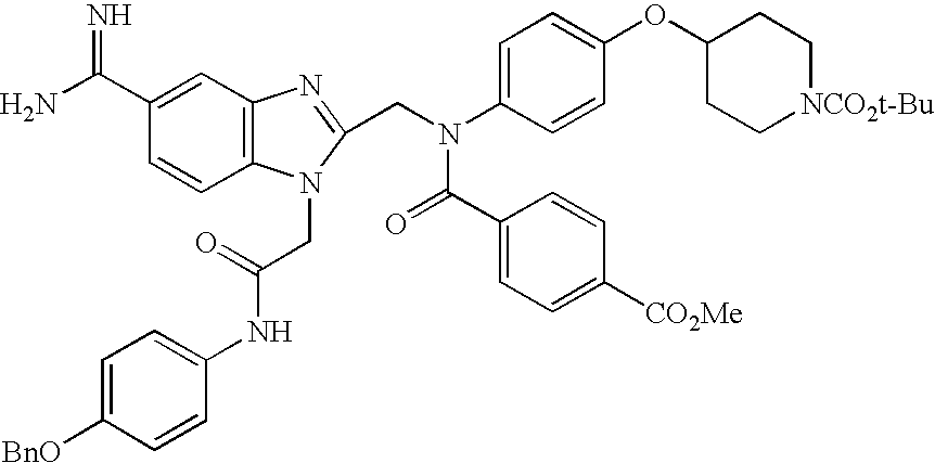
C12=C(C=C(C(N)=N)C=C1)N=C(CN(C1=CC=C(OC3CC[NCO2t-Bu]CC3)C=C1)C(C1=CC=C([CO2Me])C=C1)=O)N2CC(NC1=CC=C([BnO])C=C1)=O
